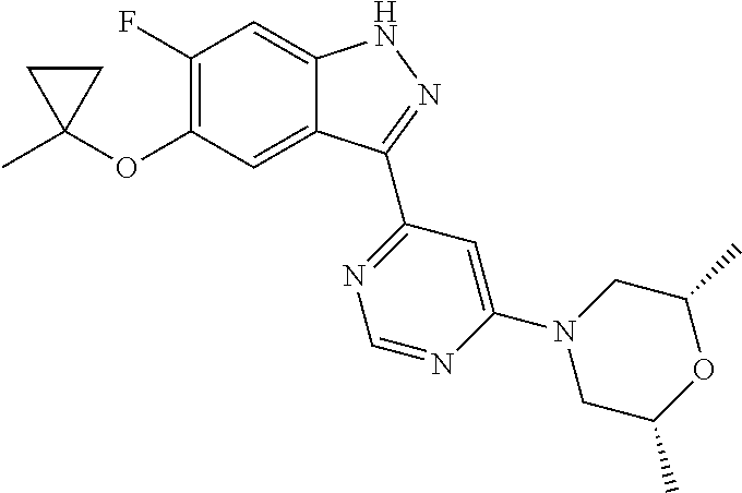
CC1(OC2=C(F)C=C3C(=C2)C(C2=NC=NC(N4CC(C)OC(C)C4)=C2)=NN3)CC1
